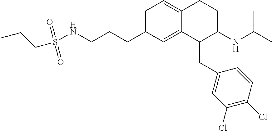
C1=C(CCCNS(CCC)(=O)=O)C=C2C(=C1)CCC(NC(C)C)C2CC1=CC(Cl)=C(Cl)C=C1
